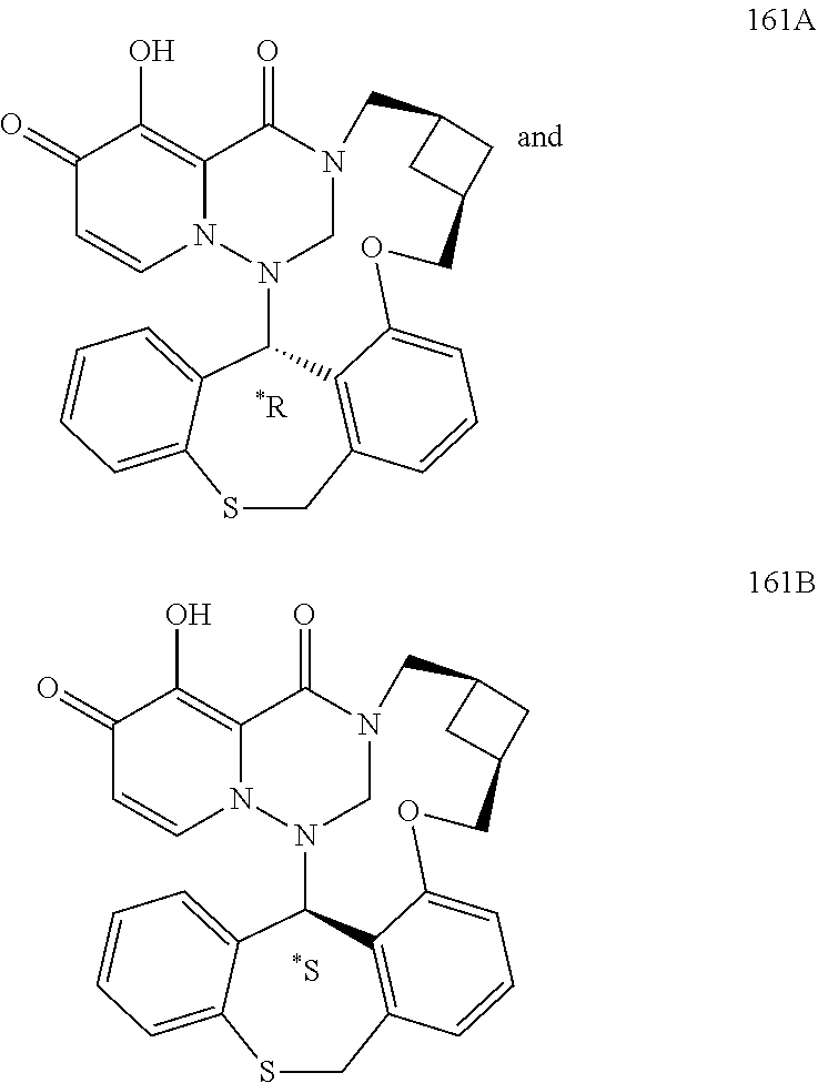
S1CC2=C3C(C4=CC=CC=C14)N1CN(C(=O)C4=C(O)C(=O)C=CN14)CC1CC(COC3=CC=C2)C1.S1CC2=C3C(C4=CC=CC=C14)N1CN(C(=O)C4=C(O)C(=O)C=CN14)CC1CC(COC3=CC=C2)C1
